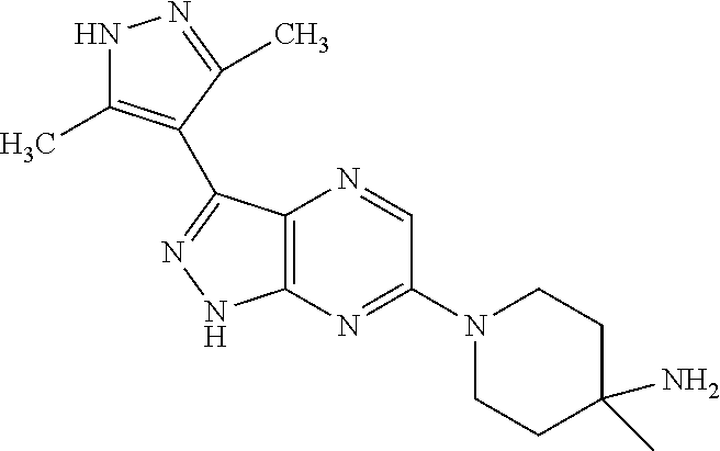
C12=C(N=C(N3CCC(N)(C)CC3)C=N1)NN=C2C1=C(C)NN=C1C
